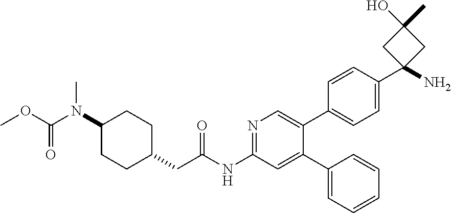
C1(N(C(OC)=O)C)CCC(CC(NC2=NC=C(C3=CC=C(C4(N)CC(C)(O)C4)C=C3)C(C3=CC=CC=C3)=C2)=O)CC1
